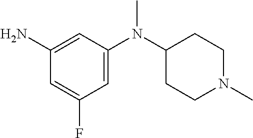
C1(N)=CC(N(C2CCN(C)CC2)C)=CC(F)=C1
